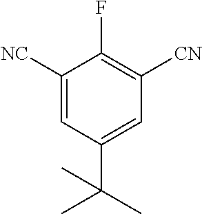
C1([NC])=CC(C(C)(C)C)=CC([CN])=C1F
